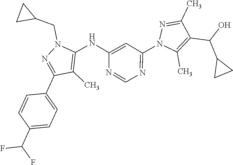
C1=CC(C(F)F)=CC=C1C1=NN(CC2CC2)C(NC2=CC(N3N=C(C)C(C(O)C4CC4)=C3C)=NC=N2)=C1C
